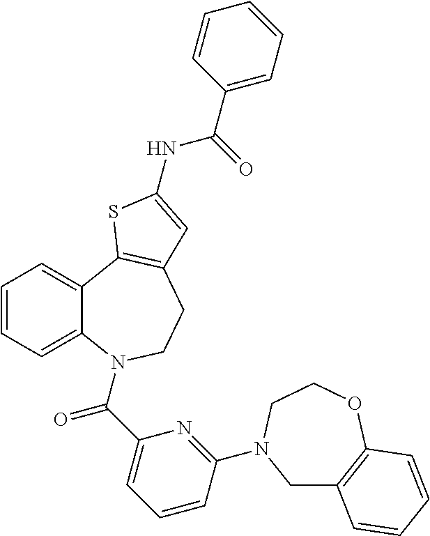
C1=CC=C2C(=C1)C1=C(CCN2C(C2=CC=CC(N3CC4=C(OCC3)C=CC=C4)=N2)=O)C=C(NC(C2=CC=CC=C2)=O)S1
